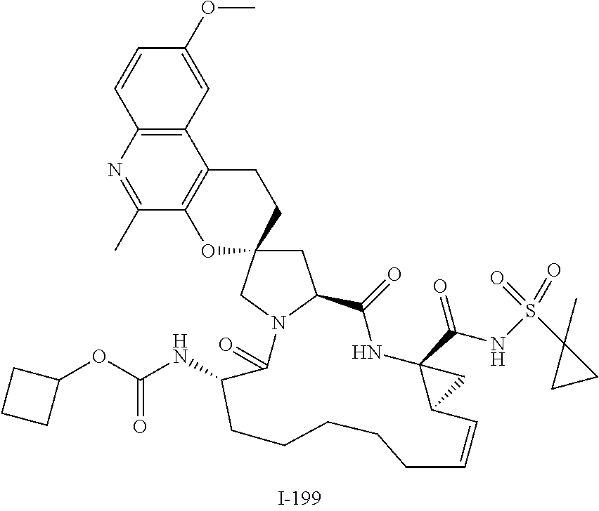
C1=CC2=C(C=C1OC)C1=C(C(C)=N2)OC2(CC1)CC1N(C2)C(=O)C(NC(=O)OC2CCC2)CCCCCC=CC2C(C(NS(C3(C)CC3)(=O)=O)=O)(NC1=O)C2
